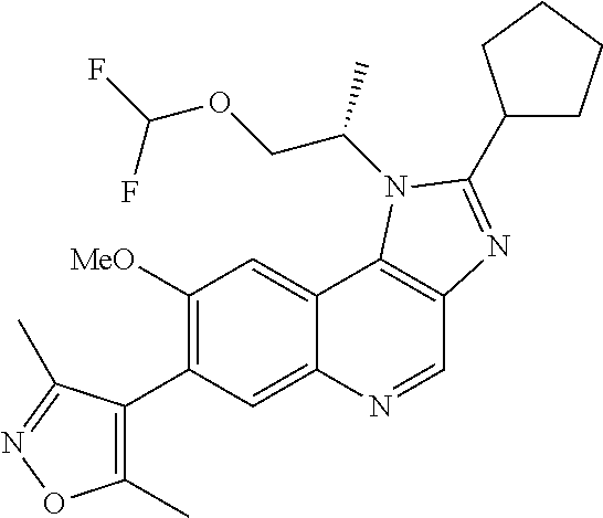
C1([MeO])=C(C2=C(C)ON=C2C)C=C2C(=C1)C1=C(C=N2)N=C(C2CCCC2)N1C(COC(F)F)C
